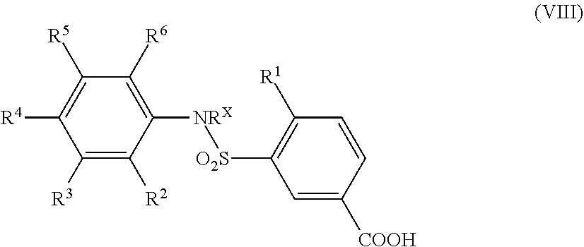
C1([R3])=C([R2])C([NRX][O2S]C2=C([R1])C=CC([COOH])=C2)=C([R6])C([R5])=C1[R4]
